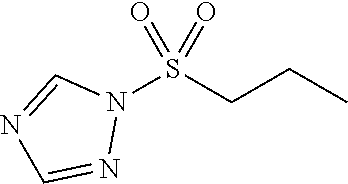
N1(S(CCC)(=O)=O)C=NC=N1
